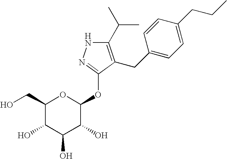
C1(C(C)C)=C(CC2=CC=C(CCC)C=C2)C(OC2OC(CO)C(O)C(O)C2O)=NN1
